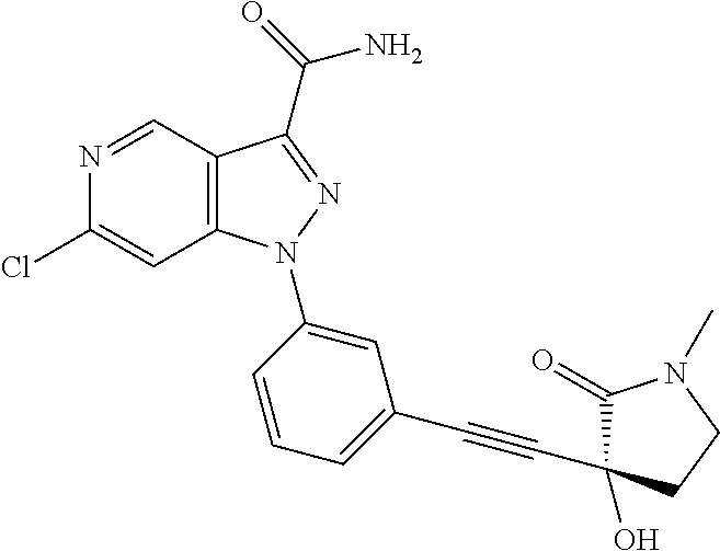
C12=C(C(C(=O)N)=NN1C1=CC(C#CC3(O)C(=O)N(C)CC3)=CC=C1)C=NC(Cl)=C2
